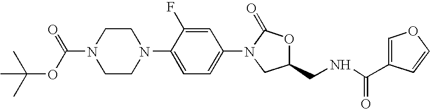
C1CN(C(=O)OC(C)(C)C)CCN1C1=CC=C(N2C(=O)OC(CNC(=O)C3=COC=C3)C2)C=C1F
